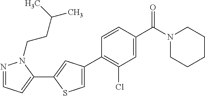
C1(C2=C(Cl)C=C(C(N3CCCCC3)=O)C=C2)=CSC(C2=CC=NN2CCC(C)C)=C1
